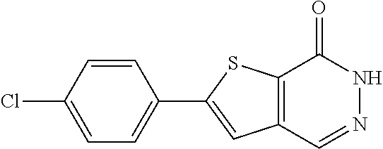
C12=C(C=NNC1=O)C=C(C1=CC=C(Cl)C=C1)S2
